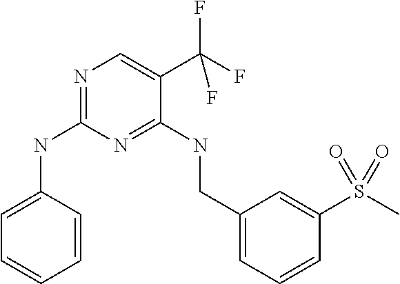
C1=C(NC2=NC=C(C(F)(F)F)C(NCC3=CC=CC(S(=O)(C)=O)=C3)=N2)C=CC=C1
